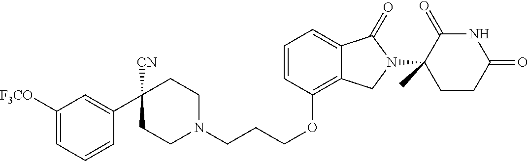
C1N(CCCOC2=C3C(=CC=C2)C(=O)N(C2(C)C(=O)NC(=O)CC2)C3)CCC(C2=CC([F3CO])=CC=C2)([CN])C1
